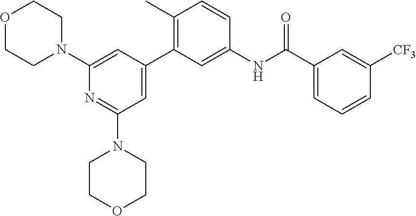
O1CCN(C2=CC(C3=C(C)C=CC(NC(C4=CC=CC([CF3])=C4)=O)=C3)=CC(N3CCOCC3)=N2)CC1
